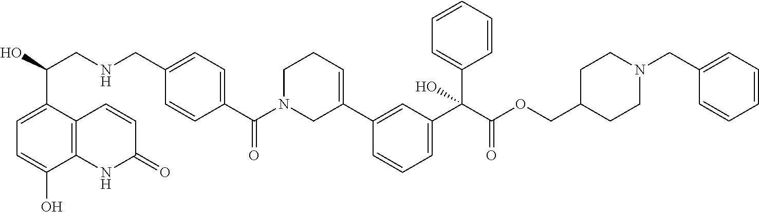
C1N(C(C2=CC=C(CNCC(O)C3=CC=C(O)C4=C3C=CC(=O)N4)C=C2)=O)CC(C2=CC(C(C(OCC3CCN(CC4=CC=CC=C4)CC3)=O)(C3=CC=CC=C3)O)=CC=C2)=CC1
